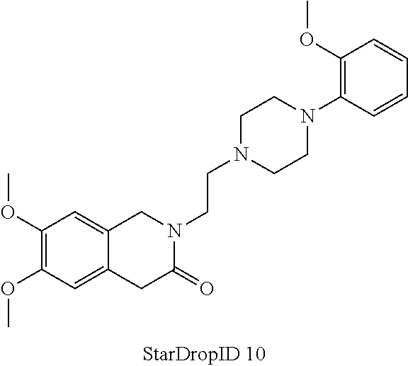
C1(OC)=C(OC)C=C2C(=C1)CN(CCN1CCN(C3=C(OC)C=CC=C3)CC1)C(=O)C2
